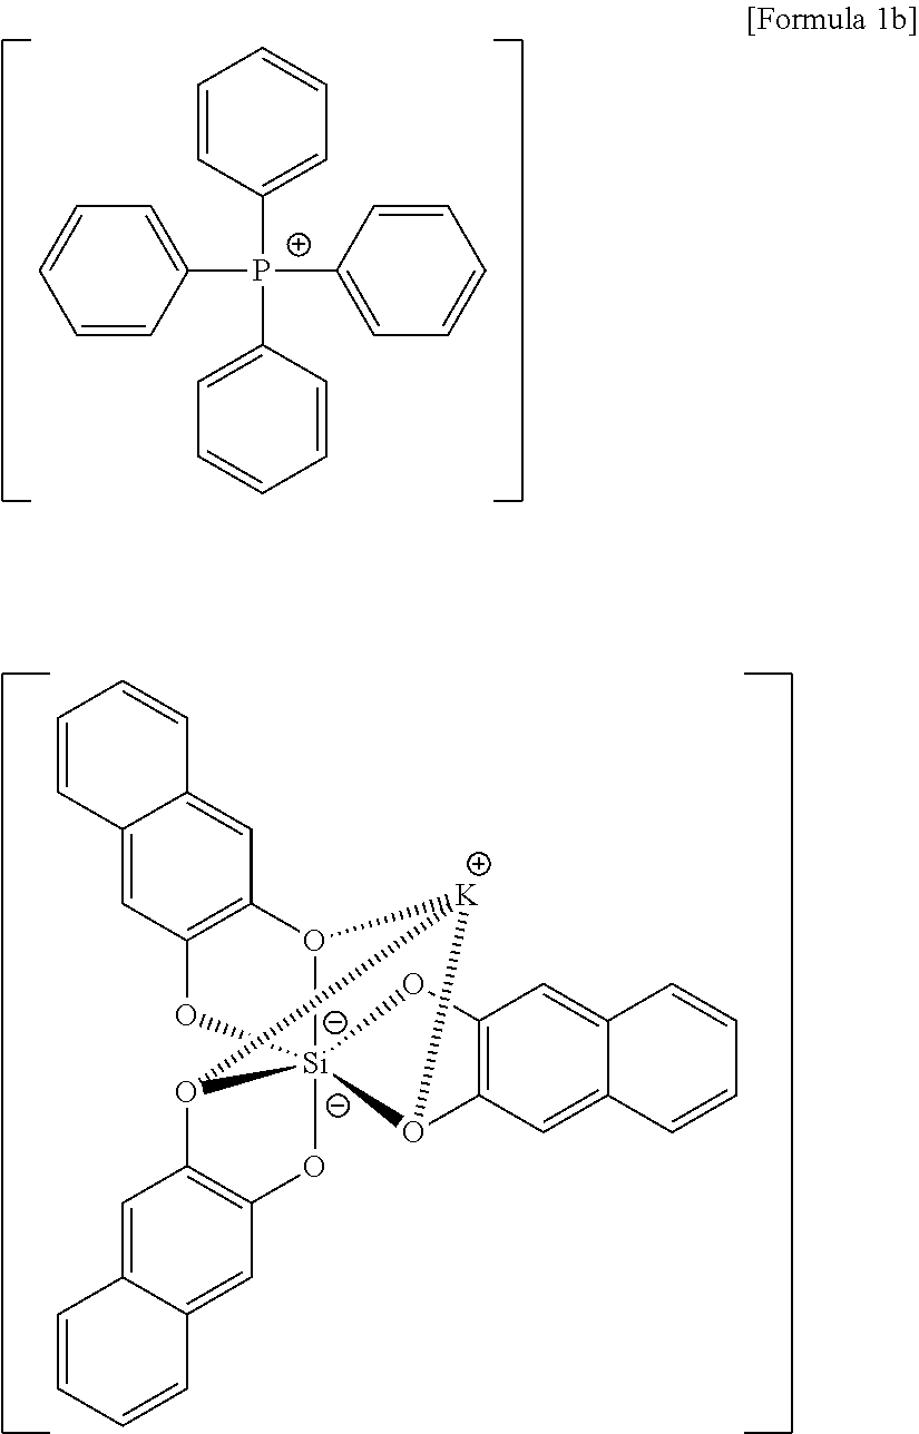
C1=CC([P+](C2=CC=CC=C2)(C2=CC=CC=C2)C2=CC=CC=C2)=CC=C1.C1=C2C(=CC3=C1O[Si]1456O3[K](O1C1=C(C=C3C(=C1)C=CC=C3)O4)O5C1=C(C=C3C(=C1)C=CC=C3)O6)C=CC=C2
